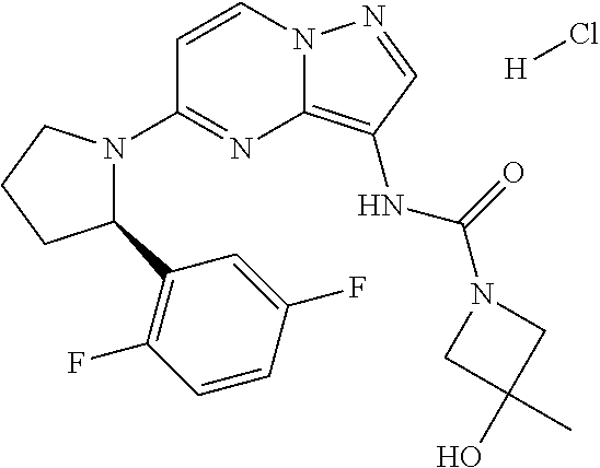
C1=CN2C(=C(NC(=O)N3CC(O)(C)C3)C=N2)N=C1N1C(C2=C(F)C=CC(F)=C2)CCC1.[H]Cl
